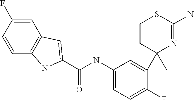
C1CC(C2=CC(NC(=O)C3=CC4=C(C=CC(F)=C4)N3)=CC=C2F)(C)N=C(N)S1
